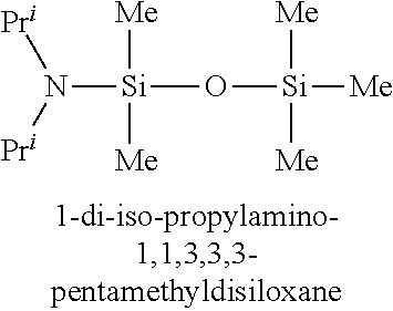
N([Si](O[Si]([Me])([Me])[Me])([Me])[Me])([Pri])[Pri]
